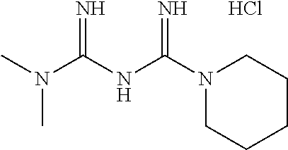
CN(C(NC(N1CCCCC1)=N)=N)C.Cl
